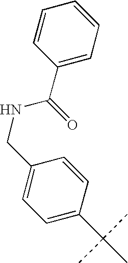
C1=C(C(C)(C)C)C=CC(CNC(C2=CC=CC=C2)=O)=C1
